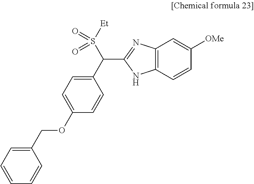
C12=C(C=CC([OMe])=C1)NC(C(S([Et])(=O)=O)C1=CC=C(OCC3=CC=CC=C3)C=C1)=N2
